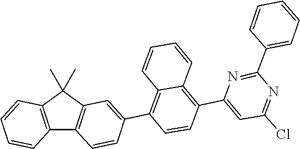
C1=CC(C2=NC(C3=C4C=CC=CC4=C(C4=CC5=C(C6=C(C=CC=C6)C5(C)C)C=C4)C=C3)=CC(Cl)=N2)=CC=C1
